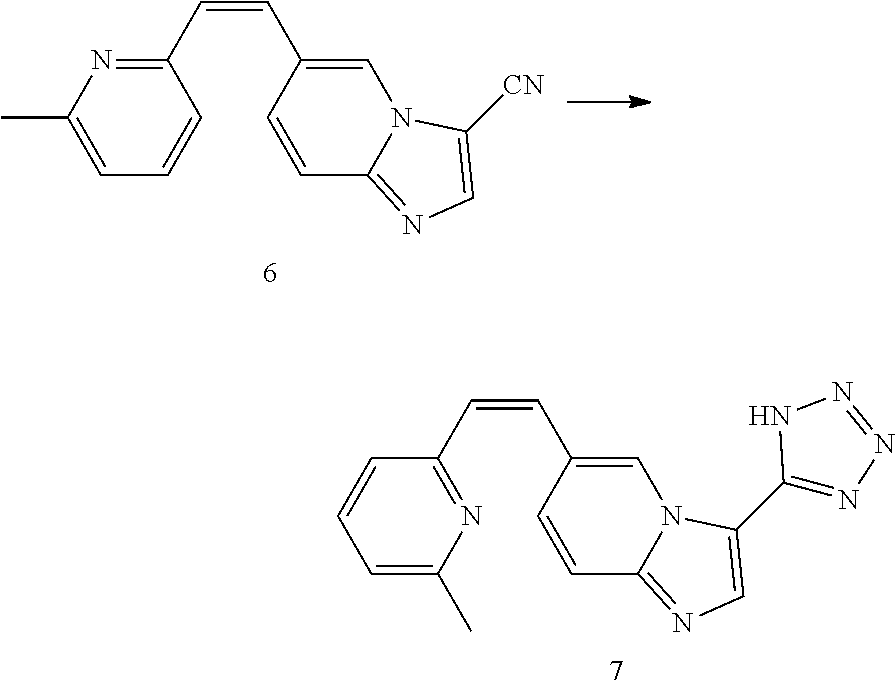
C1(C=CC2=CN3C(=NC=C3[CN])C=C2)=NC(C)=CC=C1.C1(C=CC2=CN3C(=NC=C3C3=NN=NN3)C=C2)=NC(C)=CC=C1
